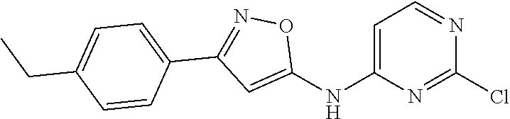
C1=C(NC2=CC(C3=CC=C(CC)C=C3)=NO2)N=C(Cl)N=C1
